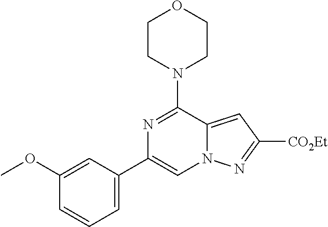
C1=C(OC)C=CC=C1C1=CN2C(=CC([CO2Et])=N2)C(N2CCOCC2)=N1
